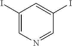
C1(I)=CN=CC(I)=C1
